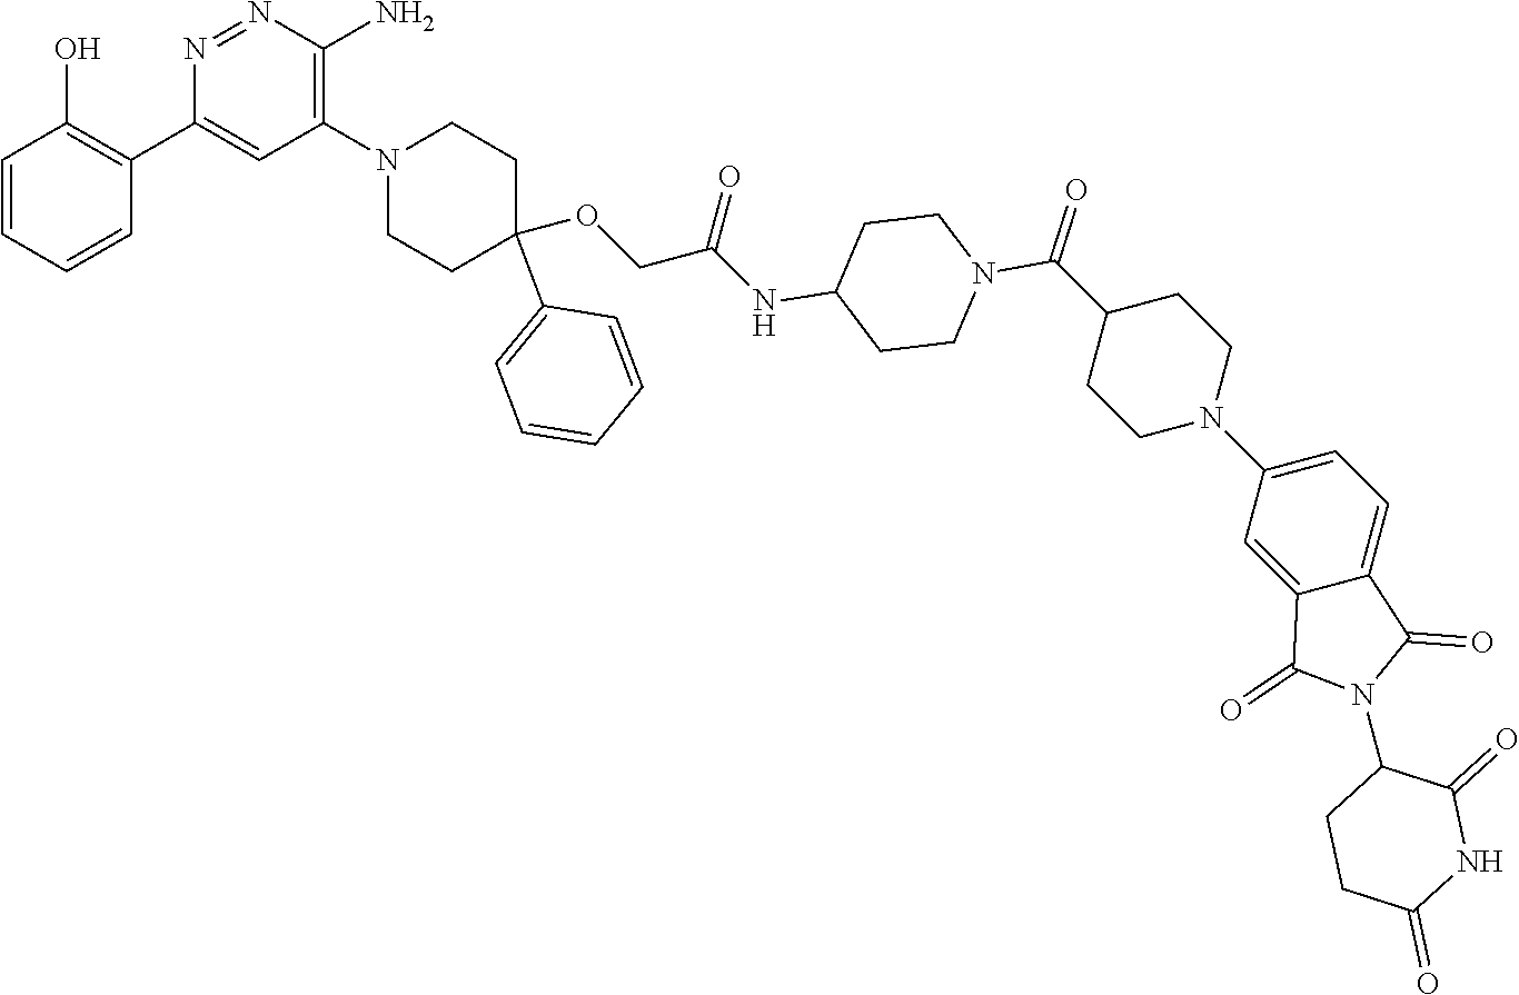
C1=CC=CC(C2=CC(N3CCC(OCC(NC4CCN(C(C5CCN(C6=CC=C7C(=C6)C(=O)N(C6CCC(=O)NC6=O)C7=O)CC5)=O)CC4)=O)(C4=CC=CC=C4)CC3)=C(N)N=N2)=C1O
